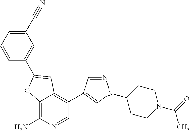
C12=C(N)N=CC(C3=CN(C4CCN(C(=O)C)CC4)N=C3)=C1C=C(C1=CC(C#N)=CC=C1)O2
